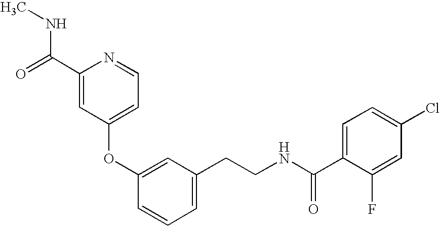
C1(OC2=CC(CCNC(=O)C3=CC=C(Cl)C=C3F)=CC=C2)=CC=NC(C(NC)=O)=C1
